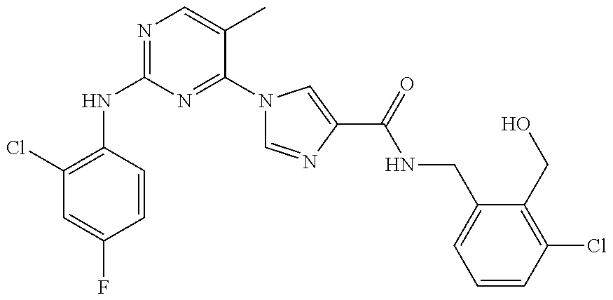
N(C1=NC=C(C)C(N2C=NC(C(NCC3=CC=CC(Cl)=C3CO)=O)=C2)=N1)C1=C(Cl)C=C(F)C=C1
